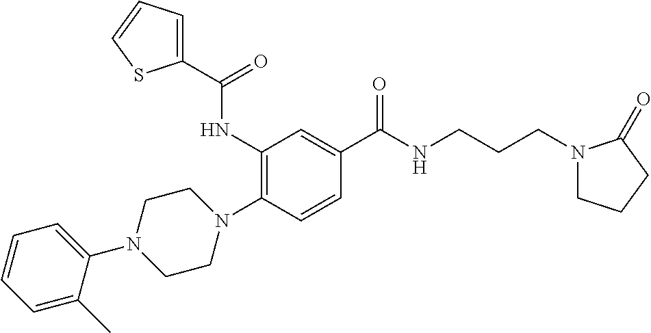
C1=C(C)C(N2CCN(C3=C(NC(C4=CC=CS4)=O)C=C(C(NCCCN4CCCC4=O)=O)C=C3)CC2)=CC=C1
